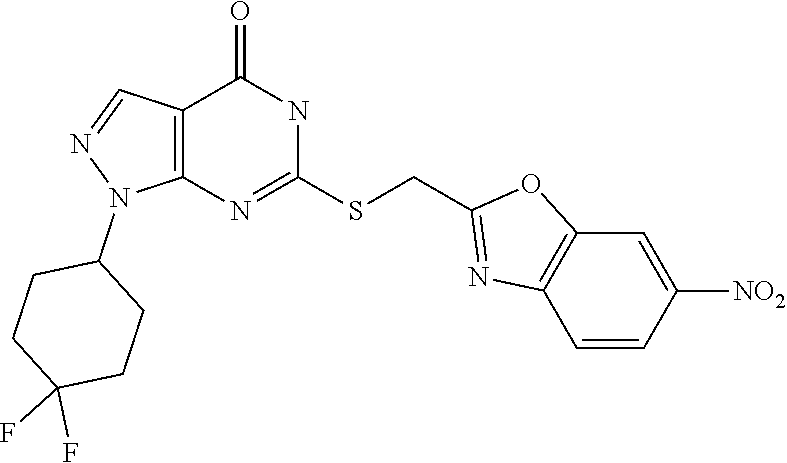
N1=C(SCC2=NC3=C(O2)C=C([NO2])C=C3)NC(=O)C2=C1N(C1CCC(F)(F)CC1)N=C2
